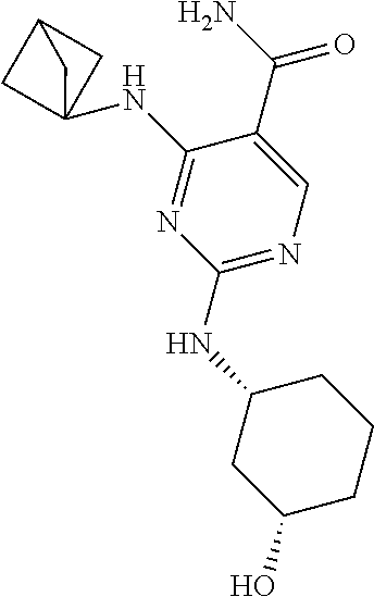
C1(NC23CC(C2)C3)=NC(NC2CC(O)CCC2)=NC=C1C(=O)N
